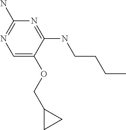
C(OC1=CN=C(N)N=C1NCCCC)C1CC1
